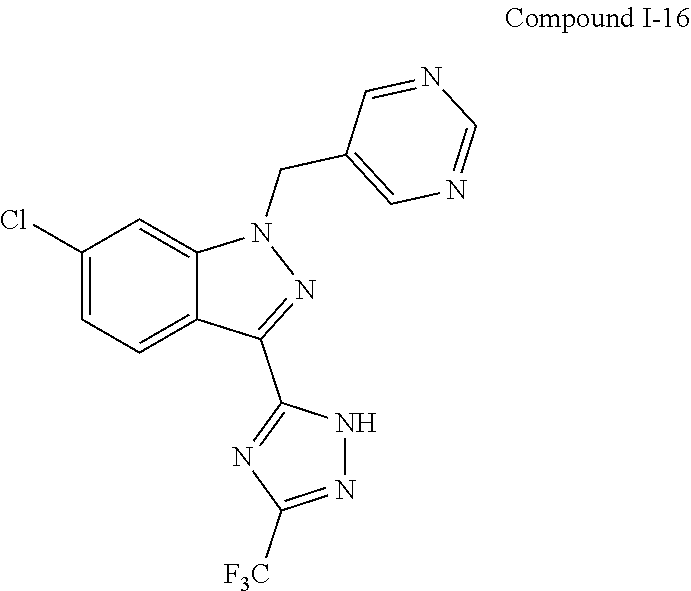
C1=NC=C(CN2C3=CC(Cl)=CC=C3C(C3=NC([F3C])=NN3)=N2)C=N1
